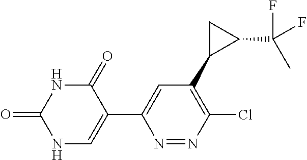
N1C(=O)C(C2=CC(C3C(C(F)(C)F)C3)=C(Cl)N=N2)=CNC1=O
